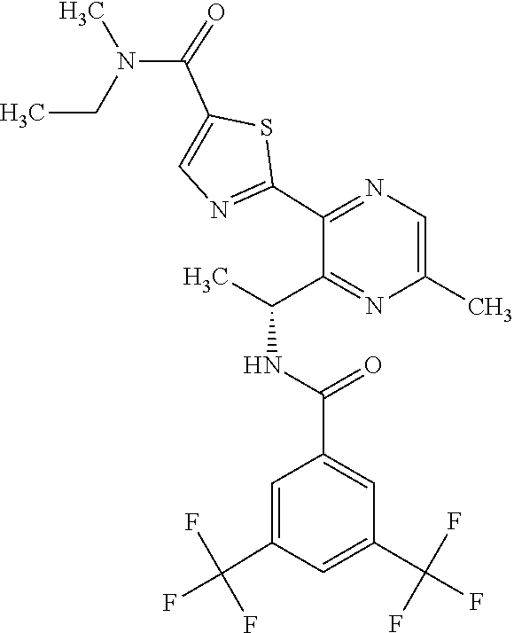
C1=C(C(F)(F)F)C=C(C(=O)NC(C)C2=NC(C)=CN=C2C2=NC=C(C(N(C)CC)=O)S2)C=C1C(F)(F)F
